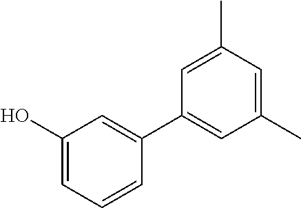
C1(O)=CC=CC(C2=CC(C)=CC(C)=C2)=C1
